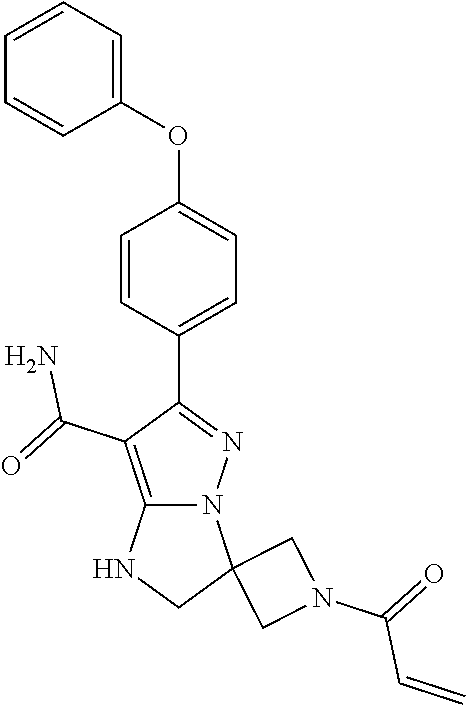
C1=CC=C(OC2=CC=C(C3=NN4C(=C3C(=O)N)NCC43CN(C(=O)C=C)C3)C=C2)C=C1
